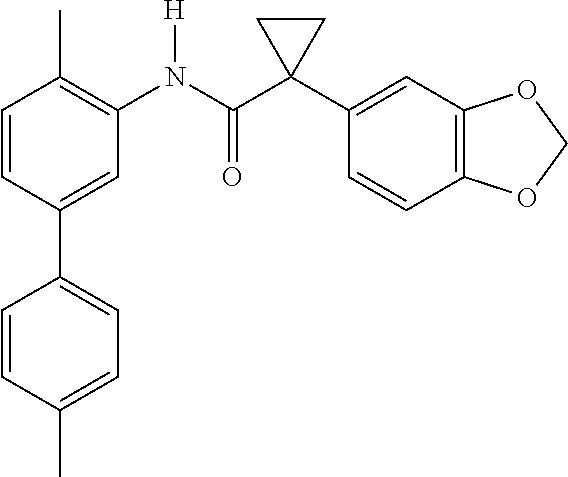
C1=CC(C2=CC=C(C)C=C2)=CC(N(C(C2(C3=CC4=C(C=C3)OCO4)CC2)=O)[H])=C1C
